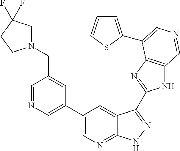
C1(C2=CN=CC(CN3CC(F)(F)CC3)=C2)=CN=C2C(=C1)C(C1=NC3=C(N1)C=NC=C3C1=CC=CS1)=NN2
